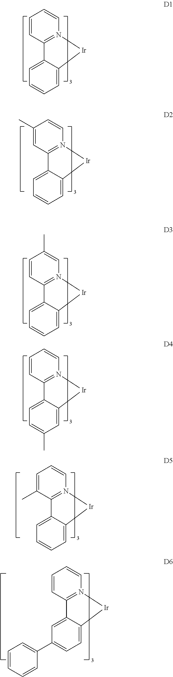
C1=CC2=N(C=C1)[Ir]C1=CC=CC=C21.C1=CC2=N(C=C1C)[Ir]C1=CC=CC=C21.C1=CC2=N(C=C1)[Ir]C1=CC(C)=CC=C21.C1(C)=CC2=N(C=C1)[Ir]C1=CC=CC=C21.C1=C(C)C2=N(C=C1)[Ir]C1=CC=CC=C21.C1=CC2=N(C=C1)[Ir]C1=CC=C(C3=CC=CC=C3)C=C21
